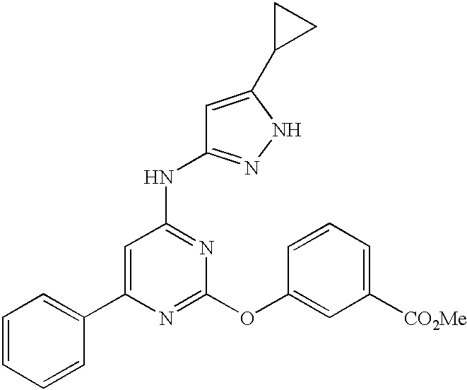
C1=CC=CC(C2=CC(NC3=NNC(C4CC4)=C3)=NC(OC3=CC([CO2Me])=CC=C3)=N2)=C1
